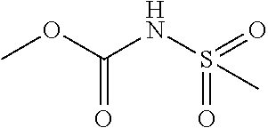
COC(NS(=O)(=O)C)=O
